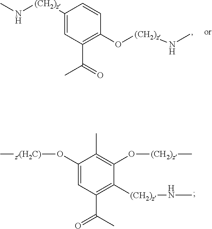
CN[(CH2)z]C1=CC(C(=O)C)=C(O[(CH2)z]NC)C=C1.C1(O[z(H2C)]C)=CC(C(C)=O)=C([(CH2)z]NC)C(O[(CH2)z]C)=C1C
